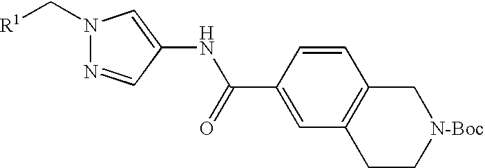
C(N1N=CC(NC(C2=CC3=C(C=C2)C[N-Boc]CC3)=O)=C1)[R1]
